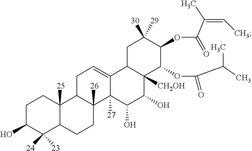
C1C(O)C([24])([23])C2C([25])(C1)C1C([26])(CC2)C2([27])C(=CC1)C1C([CH2OH])(C(O)C2O)C(OC(C(C)C)=O)C(OC(=O)C(=CC)C)C([30])([29])C1
